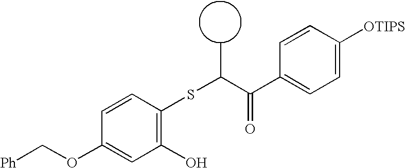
[Ph]COC1=CC(O)=C(SC(C(C2=CC=C([OTIPS])C=C2)=O)C)C=C1
